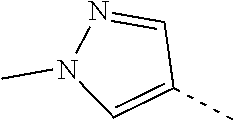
C1(C)=CN(C)N=C1
